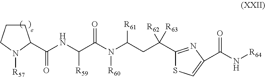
C(NC(C(N(C(CC(C1=NC(C(=O)N[R64])=CS1)([R62])[R63])[R61])[R60])=O)[R59])(=O)C1CCCN1[R57]
